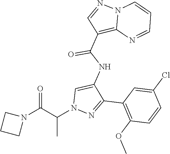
C1(C2=NN(C(C(N3CCC3)=O)C)C=C2NC(C2=C3N(N=C2)C=CC=N3)=O)=C(OC)C=CC(Cl)=C1
